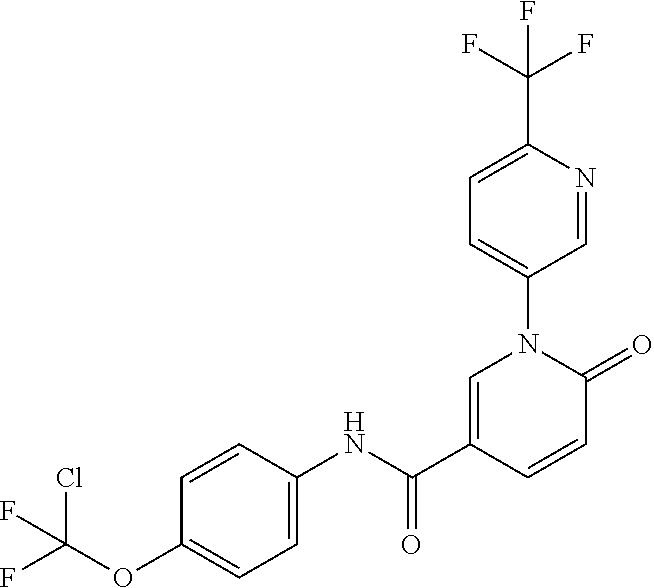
C1=C(C(NC2=CC=C(OC(F)(Cl)F)C=C2)=O)C=CC(=O)N1C1=CC=C(C(F)(F)F)N=C1
